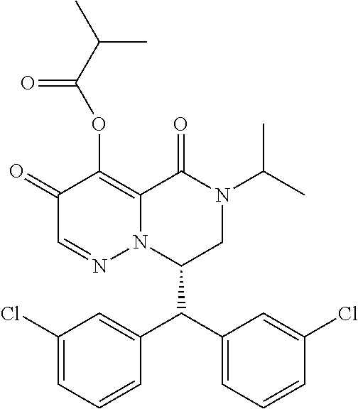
C1(=O)C=NN2C(=C1OC(C(C)C)=O)C(=O)N(C(C)C)CC2C(C1=CC=CC(Cl)=C1)C1=CC(Cl)=CC=C1
